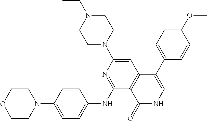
N1(C2=CC3=C(C(NC4=CC=C(N5CCOCC5)C=C4)=N2)C(=O)NC=C3C2=CC=C(OC)C=C2)CCN(CC)CC1
